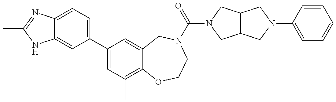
C12=CC(C3=CC(C)=C4C(=C3)CN(C(=O)N3CC5C(C3)CN(C3=CC=CC=C3)C5)CCO4)=CC=C1N=C(C)N2
